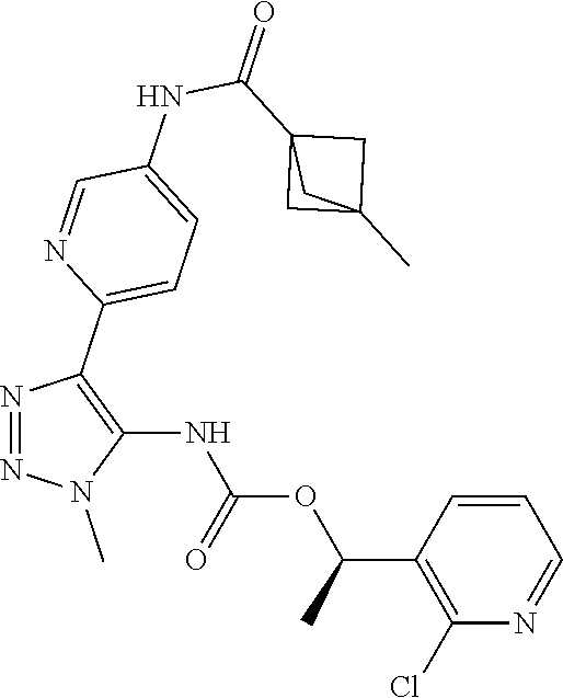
N1=NC(C2=CC=C(NC(C34CC(C)(C3)C4)=O)C=N2)=C(NC(OC(C2=C(Cl)N=CC=C2)C)=O)N1C
